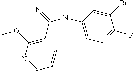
N(C1=CC=C(F)C(Br)=C1)C(=N)C1=C(OC)N=CC=C1
